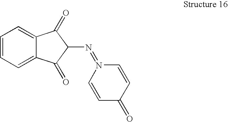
C12=CC=CC=C1C(=O)C(N=N1C=CC(=O)C=C1)C2=O
